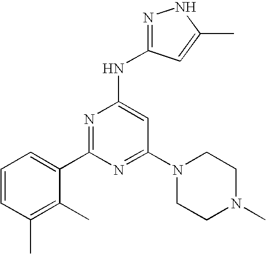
C1(C)=C(C)C=CC=C1C1=NC(NC2=NNC(C)=C2)=CC(N2CCN(C)CC2)=N1
